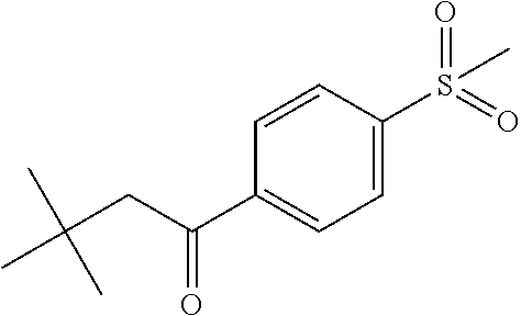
CC(CC(C1=CC=C(S(=O)(=O)C)C=C1)=O)(C)C
